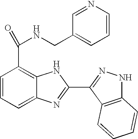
C1=CC=C2C(=C1C(=O)NCC1=CC=CN=C1)NC(C1=NNC3=C1C=CC=C3)=N2
